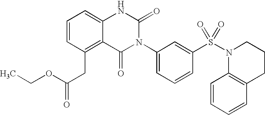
C1=CC(CC(OCC)=O)=C2C(=C1)NC(=O)N(C1=CC=CC(S(N3CCCC4=C3C=CC=C4)(=O)=O)=C1)C2=O
